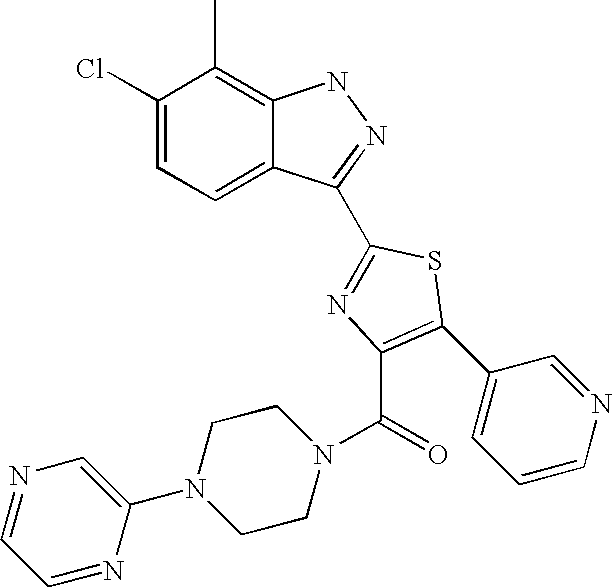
C1(Cl)=CC=C2C(=C1C)NN=C2C1=NC(C(N2CCN(C3=CN=CC=N3)CC2)=O)=C(C2=CC=CN=C2)S1
